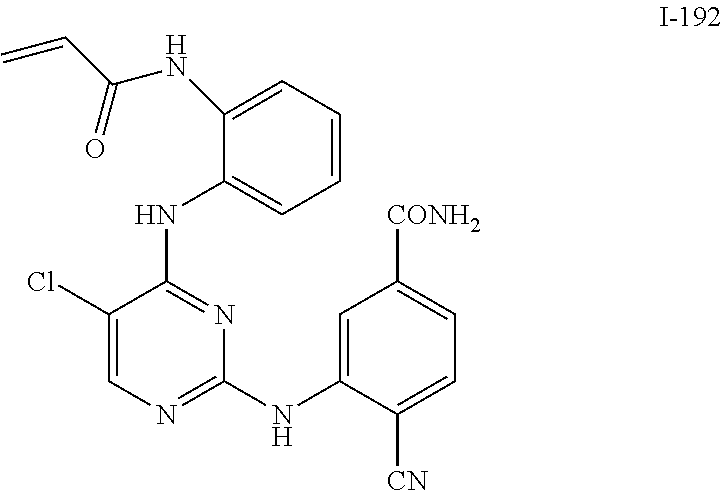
C1=CC=C(NC(C=C)=O)C(NC2=NC(NC3=CC([CONH2])=CC=C3[CN])=NC=C2Cl)=C1
